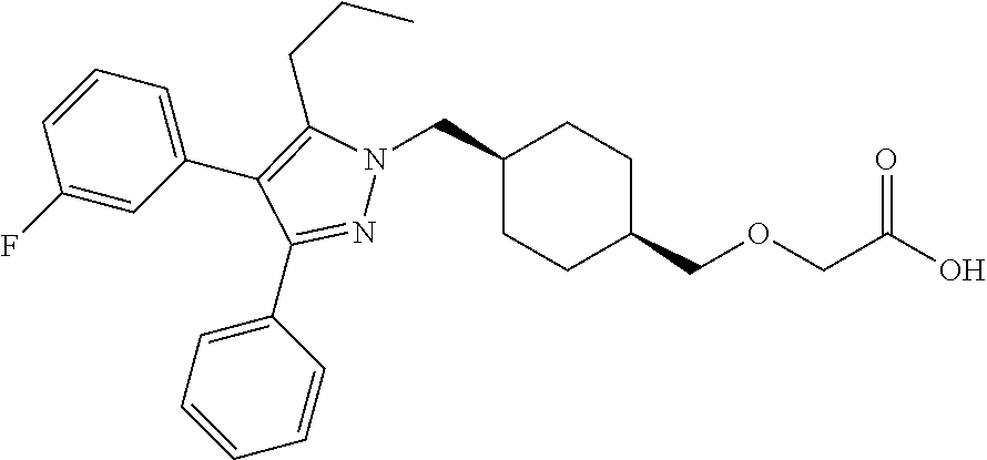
C1(CN2N=C(C3=CC=CC=C3)C(C3=CC=CC(F)=C3)=C2CCC)CCC(COCC(O)=O)CC1
